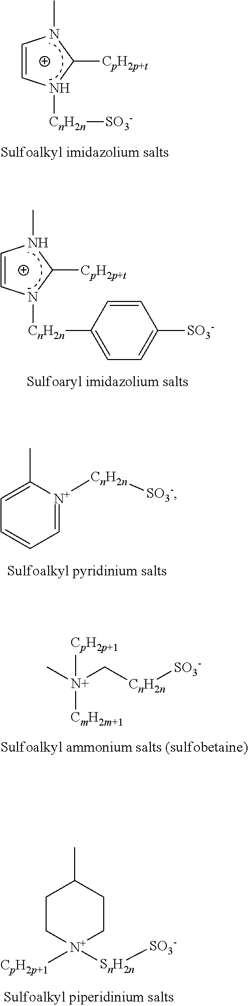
C1=CN([CnH2n][SO3-])C([CpH2p+t])N1C.C1=CN([CnH2n]C2=CC=C([SO3-])C=C2)C([CpH2p+t])N1C.C1(C)=CC=CC=[N+]1[CnH2n][SO3-].C[N+](C[CnH2n][SO3-])([CpH2p+1])[CmH2m+1].C1C[N+]([SnH2n][SO3-])([CpH2p+1])CCC1C
